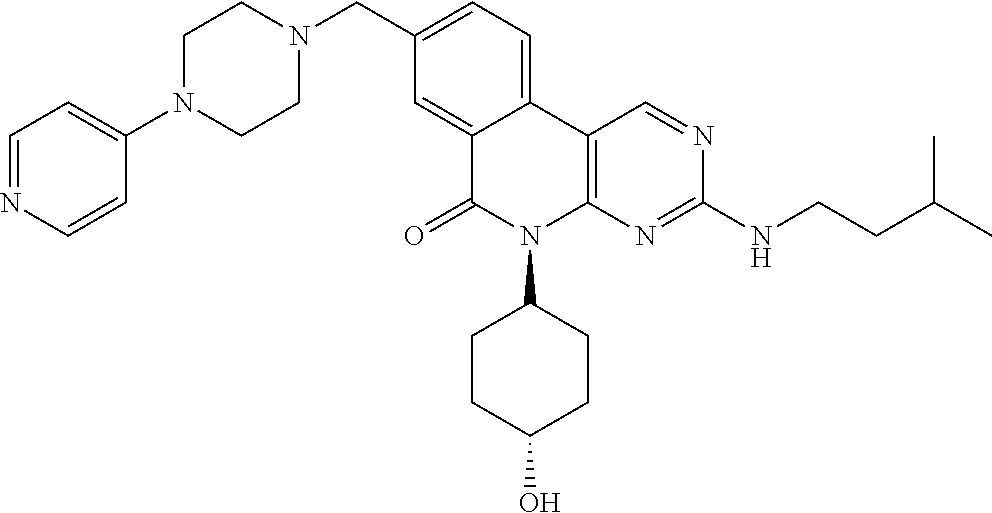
C12=CC(CN3CCN(C4=CC=NC=C4)CC3)=CC=C1C1=C(N(C3CCC(O)CC3)C2=O)N=C(NCCC(C)C)N=C1
